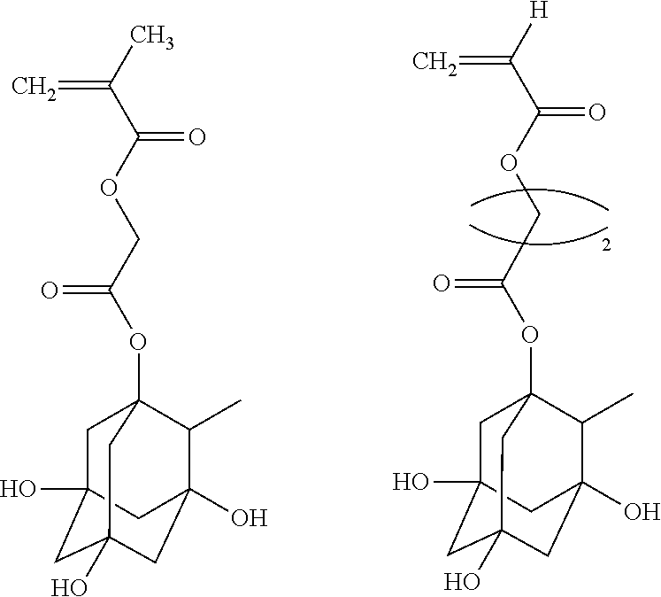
O(C(C(C)=C)=O)CC(OC12CC3(O)CC(O)(CC(O)(C1C)C3)C2)=O.O(C(C([H])=C)=O)CC(OC12CC3(O)CC(O)(CC(O)(C1C)C3)C2)=O
